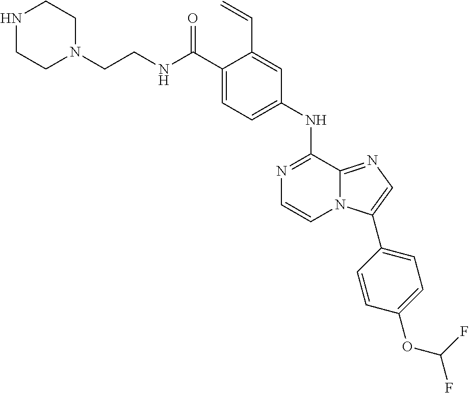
C1(C(NCCN2CCNCC2)=O)=CC=C(NC2=NC=CN3C2=NC=C3C2=CC=C(OC(F)F)C=C2)C=C1C=C
